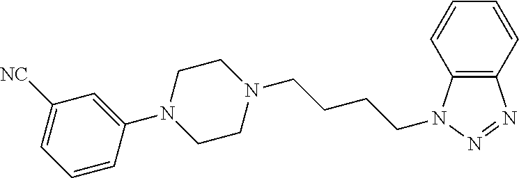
N1(C2=CC([NC])=CC=C2)CCN(CCCCN2C3=C(N=N2)C=CC=C3)CC1
